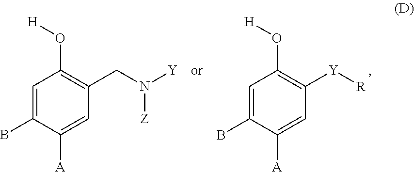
C1=C(B)C([A])=CC(CN([Y])[Z])=C1O[H].C1=C(B)C([A])=CC([Y][R])=C1O[H]
